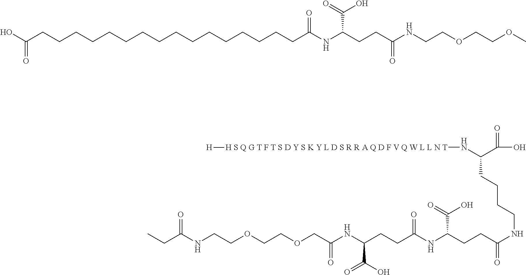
OC(CCCCCCCCCCCCCCCCC(NC(CCC(NCCOCCOC)=O)C(=O)O)=O)=O.C(C(N[H S Q G T F T S D Y S K Y L D S R R A Q D F V Q W L L N T][H])C(O)=O)CCCNC(CCC(NC(CCC(NC(COCCOCCNC(CC)=O)=O)C(O)=O)=O)C(=O)O)=O
